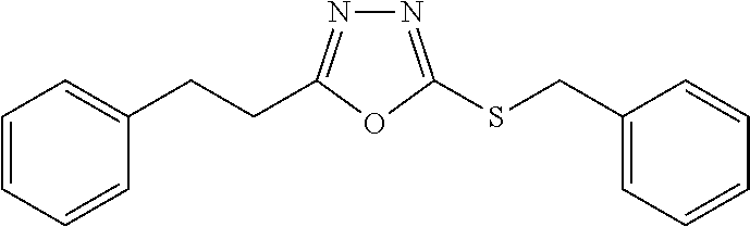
C(CC1=CC=CC=C1)C1=NN=C(SCC2=CC=CC=C2)O1
